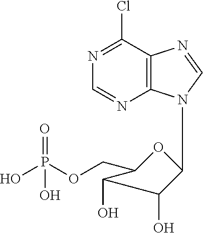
N1=C(Cl)C2=C(N=C1)N(C1OC(COP(O)(=O)O)C(O)C1O)C=N2
